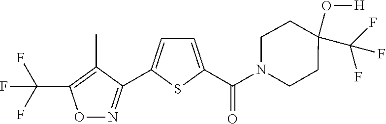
C(F)(F)(C1=C(C)C(C2=CC=C(C(N3CCC(O[H])(C(F)(F)F)CC3)=O)S2)=NO1)F
